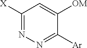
C1([X])=NN=C([Ar])C([OM])=C1
